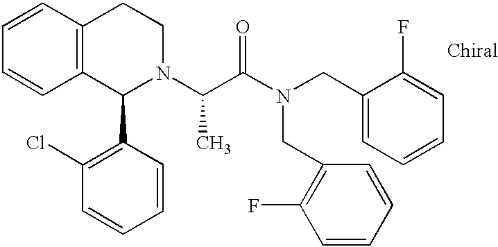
C1=CC2=C(C=C1)C(C1=C(Cl)C=CC=C1)N(C(C(N(CC1=CC=CC=C1F)CC1=C(F)C=CC=C1)=O)C)CC2
